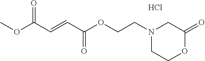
N1(CCOC(C=CC(OC)=O)=O)CCOC(=O)C1.Cl
